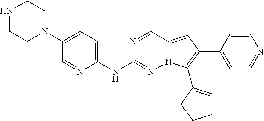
N1(C2=CC=C(NC3=NN4C(=CC(C5=CC=NC=C5)=C4C4=CCCC4)C=N3)N=C2)CCNCC1
